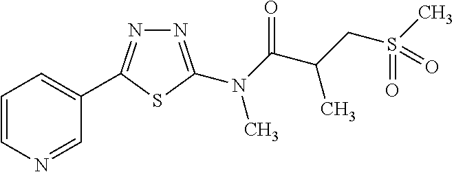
C1=CN=CC(C2=NN=C(N(C(C(CS(C)(=O)=O)C)=O)C)S2)=C1
